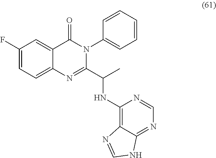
C1(F)=CC=C2C(=C1)C(=O)N(C1=CC=CC=C1)C(C(NC1=C3C(=NC=N1)NC=N3)C)=N2
